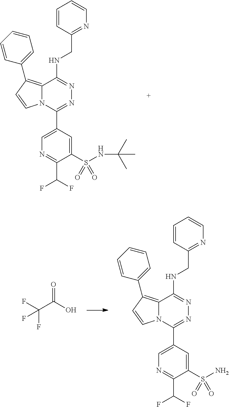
C12=C(C3=CC=CC=C3)C=CN1C(C1=CN=C(C(F)F)C(S(NC(C)(C)C)(=O)=O)=C1)=NN=C2NCC1=NC=CC=C1.O=C(O)C(F)(F)F.C12=C(C3=CC=CC=C3)C=CN1C(C1=CN=C(C(F)F)C(S(N)(=O)=O)=C1)=NN=C2NCC1=NC=CC=C1
